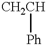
[CH2CH][Ph]
